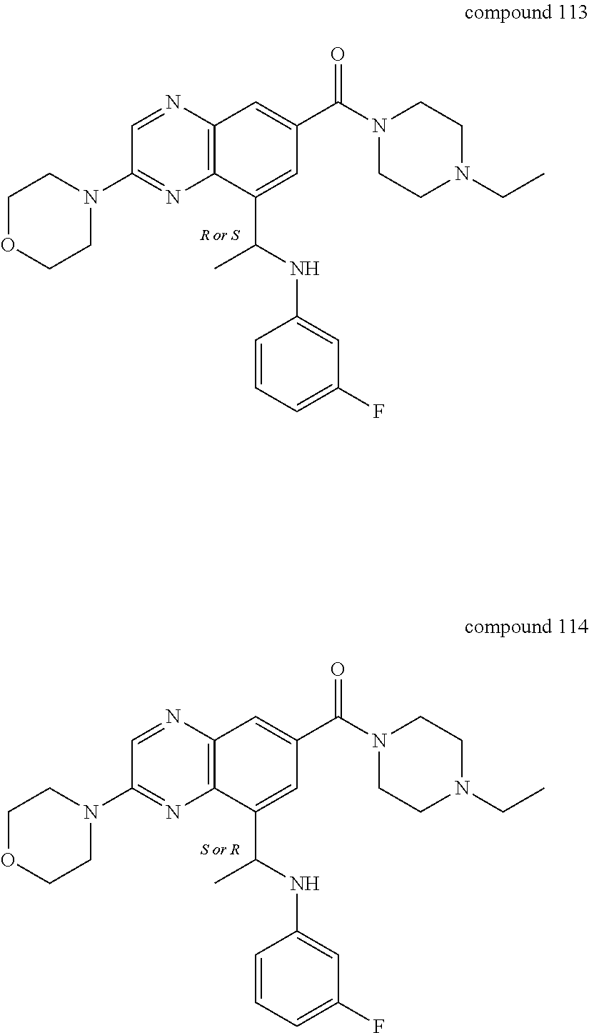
C1=NC2=C(N=C1N1CCOCC1)C(C(NC1=CC(F)=CC=C1)C)=CC(C(N1CCN(CC)CC1)=O)=C2.C1=NC2=C(N=C1N1CCOCC1)C(C(NC1=CC(F)=CC=C1)C)=CC(C(N1CCN(CC)CC1)=O)=C2
